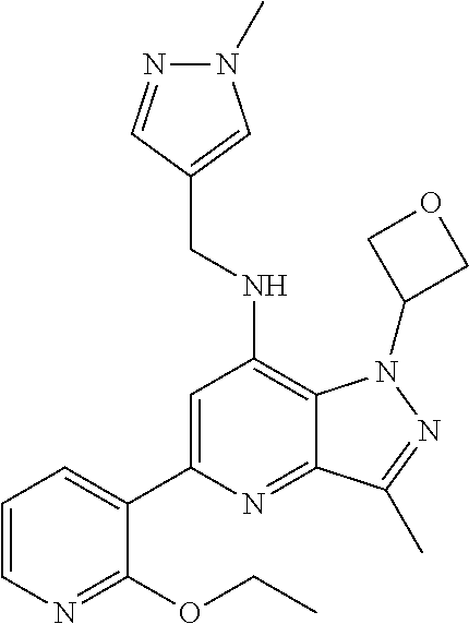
C1=CN=C(OCC)C(C2=CC(NCC3=CN(C)N=C3)=C3C(=N2)C(C)=NN3C2COC2)=C1
